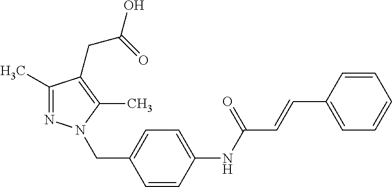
C1(C)=NN(CC2=CC=C(NC(C=CC3=CC=CC=C3)=O)C=C2)C(C)=C1CC(=O)O
